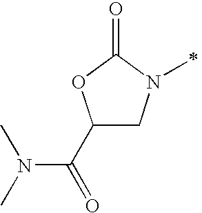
C1(C(=O)N(C)C)CN(C)C(=O)O1
